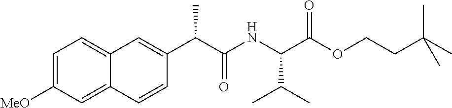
C(C(NC(C(OCCC(C)(C)C)=O)C(C)C)=O)(C1=CC2=CC=C([MeO])C=C2C=C1)C
